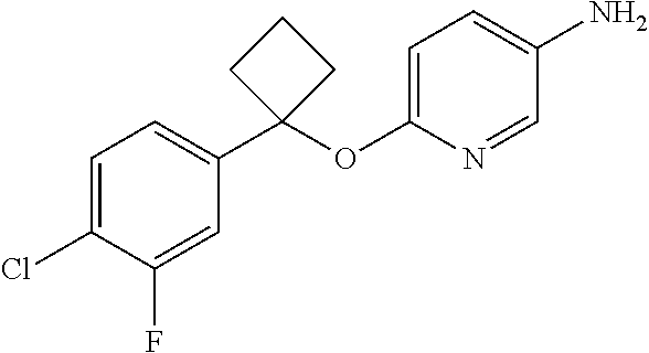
C1(Cl)=CC=C(C2(OC3=CC=C(N)C=N3)CCC2)C=C1F
